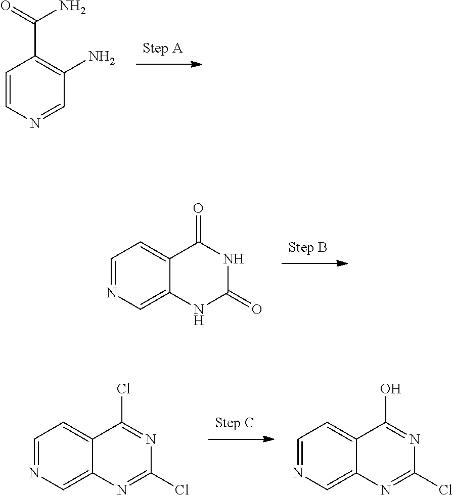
C1=CN=CC(N)=C1C(=O)N.C1=NC=C2C(=C1)C(=O)NC(=O)N2.C1=NC=C2C(=C1)C(Cl)=NC(Cl)=N2.C1=NC=C2C(=C1)C(O)=NC(Cl)=N2
